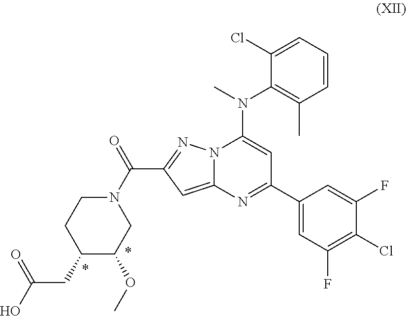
N12C(=CC(C(=O)N3CCC(CC(O)=O)C(OC)C3)=N1)N=C(C1=CC(F)=C(Cl)C(F)=C1)C=C2N(C)C1=C(C)C=CC=C1Cl
